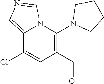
C12=CN=CN1C(N1CCCC1)=C(C=O)C=C2Cl
